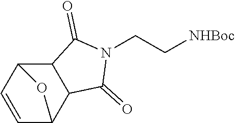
C12C3C(C(C=C1)O2)C(=O)N(CC[NHBoc])C3=O
